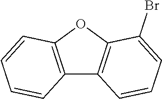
C12=C(OC3=C1C=CC=C3)C(Br)=CC=C2
